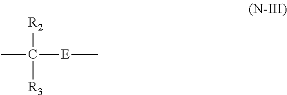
CC([E]C)([R2])[R3]
